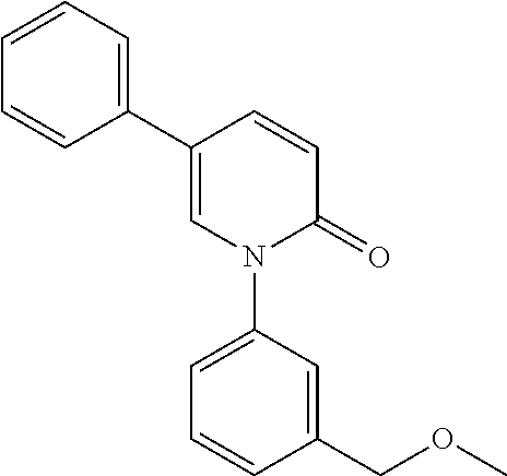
N1(C2=CC=CC(COC)=C2)C(=O)C=CC(C2=CC=CC=C2)=C1
